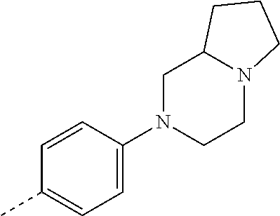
C1=CC(N2CCN3C(C2)CCC3)=CC=C1C
